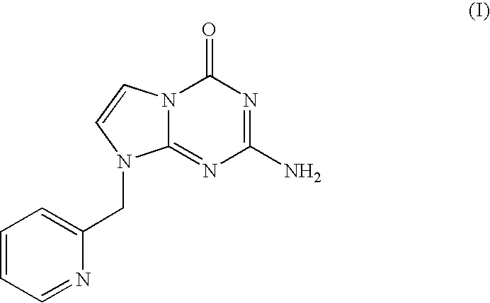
N12C(=NC(N)=NC1=O)N(CC1=CC=CC=N1)C=C2
